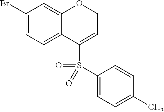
C1(Br)=CC=C2C(=C1)OCC=C2S(=O)(C1=CC=C(C)C=C1)=O
